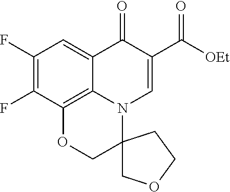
C1(F)=C(F)C2=C3C(=C1)C(=O)C(C([OEt])=O)=CN3C1(CO2)COCC1
